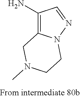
C1(N)=C2N(N=C1)CCN(C)C2
